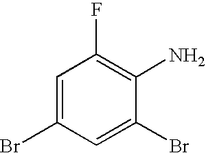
C1=C(Br)C=C(Br)C(N)=C1F
